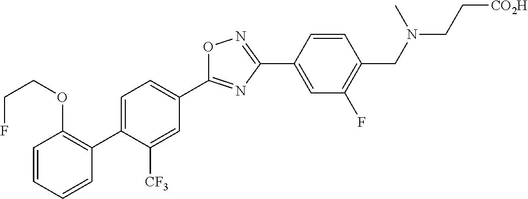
C1=C(C2=C(OCCF)C=CC=C2)C([CF3])=CC(C2=NC(C3=CC(F)=C(CN(CC[CO2H])C)C=C3)=NO2)=C1
